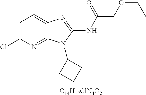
C1=C(Cl)N=C2C(=C1)N=C(NC(COCC)=O)N2C1CCC1.[C14H17ClN4O2]
